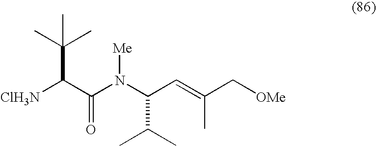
C(N(C(C=C(C)C[OMe])C(C)C)[Me])(C(C(C)(C)C)[ClH3N])=O
